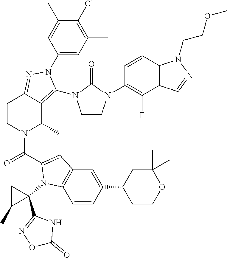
C1(Cl)=C(C)C=C(N2C(N3C=CN(C4=C(F)C5=C(C=C4)N(CCOC)N=C5)C3=O)=C3C(C)N(C(=O)C4=CC5=C(C=CC(C6CCOC(C)(C)C6)=C5)N4C4(C5=NOC(=O)N5)CC4C)CCC3=N2)C=C1C
